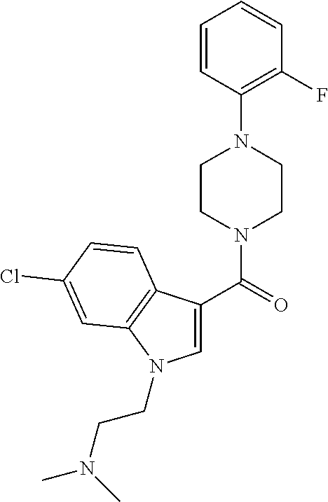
C1=CC(N2CCN(C(=O)C3=CN(CCN(C)C)C4=C3C=CC(Cl)=C4)CC2)=C(F)C=C1
